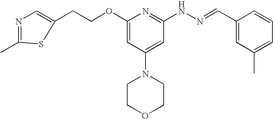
C1(CCOC2=CC(N3CCOCC3)=CC(NN=CC3=CC(C)=CC=C3)=N2)=CN=C(C)S1
